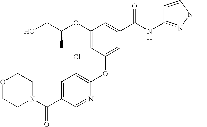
OCC(OC1=CC(OC2=C(Cl)C=C(C(N3CCOCC3)=O)C=N2)=CC(C(=O)NC2=NN(C)C=C2)=C1)C
